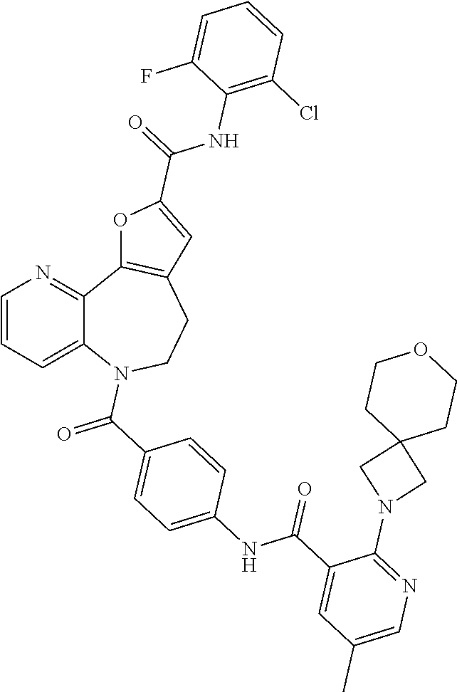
C12=CC=CN=C1C1=C(CCN2C(C2=CC=C(NC(C3=CC(C)=CN=C3N3CC4(C3)CCOCC4)=O)C=C2)=O)C=C(C(=O)NC2=C(Cl)C=CC=C2F)O1
